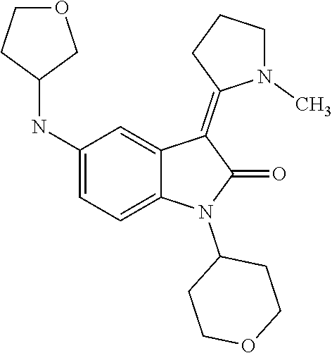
C1COCCC1N1C(=O)C(=C2N(C)CCC2)C2=CC(NC3CCOC3)=CC=C12
